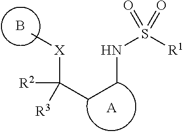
[R2]C([X]C)([R3])CCNS(=O)([R1])=O.[A].B
